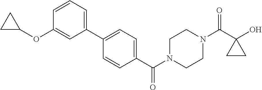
OC1(C(N2CCN(C(=O)C3=CC=C(C4=CC=CC(OC5CC5)=C4)C=C3)CC2)=O)CC1
